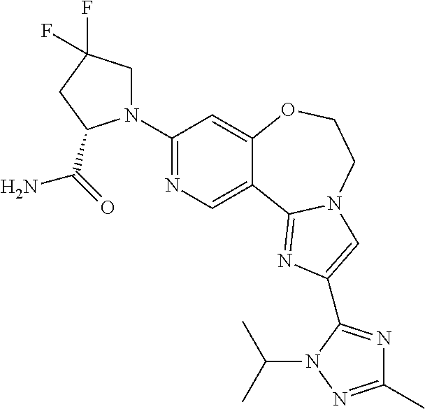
C1(N2CC(F)(F)CC2C(=O)N)=NC=C2C(=C1)OCCN1C2=NC(C2=NC(C)=NN2C(C)C)=C1
